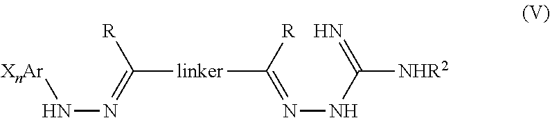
C([linker]C([R])=NNC([NHR2])=N)(=NN[XnAr])[R]
